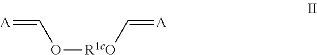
[A]=CO[R1cO]C=[A]
